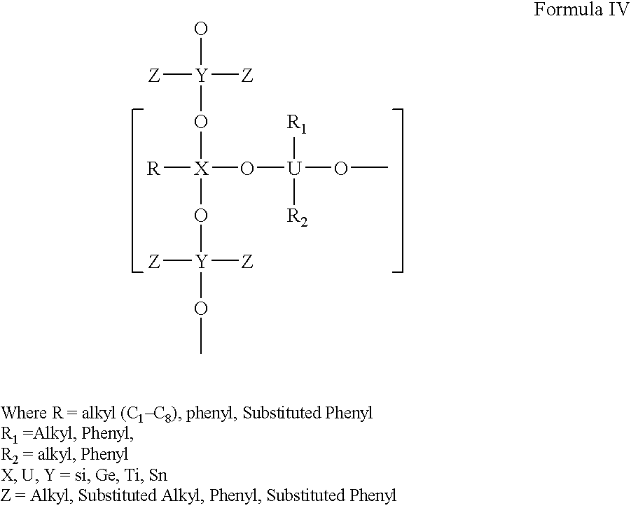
[R][X](O[Y](O)([Z])[Z])(O[Y]([Z])([Z])OC)O[U]([R1])([R2])OC
